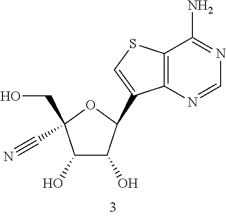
C1(O)C(O)C(C2=CSC3=C2N=CN=C3N)OC1(CO)C#N
